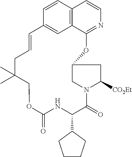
C1=CC2=C3C=C1C=CCC(C)(C)COC(=O)NC(C1CCCC1)C(=O)N1CC(OC3=NC=C2)CC1[CO2Et]
